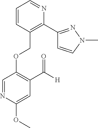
C(OC1=C(C([H])=O)C=C(OC)N=C1)C1=C(C2=NN(C)C=C2)N=CC=C1
